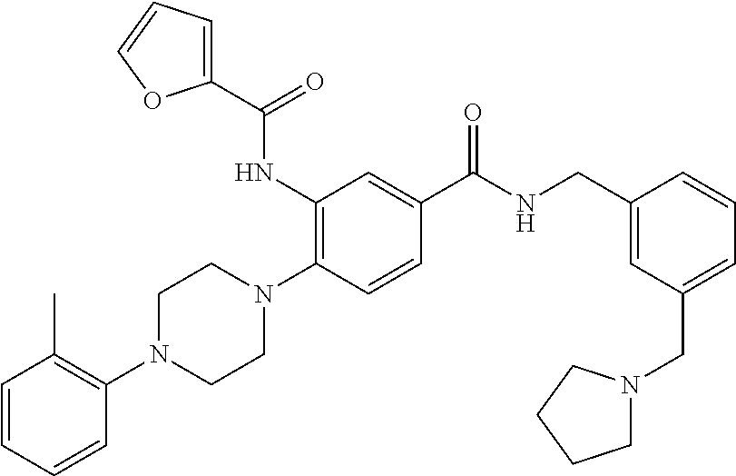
C1=CC=CC(N2CCN(C3=C(NC(C4=CC=CO4)=O)C=C(C(NCC4=CC(CN5CCCC5)=CC=C4)=O)C=C3)CC2)=C1C
